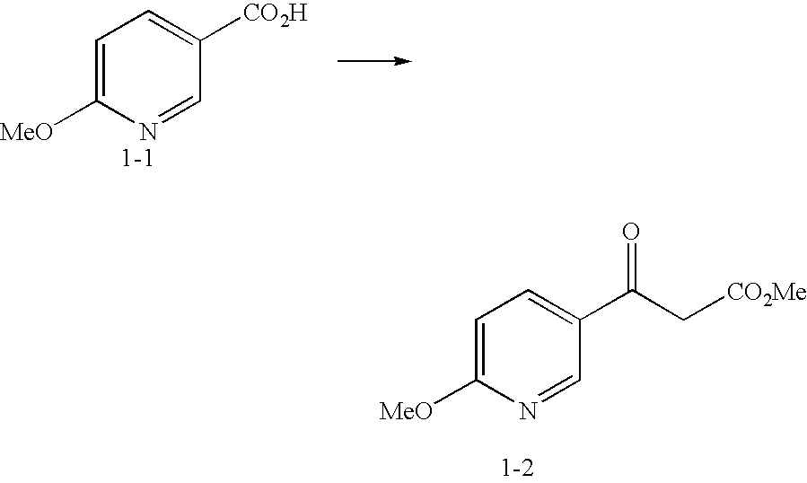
C1=C([MeO])N=CC([CO2H])=C1.C1=C([MeO])N=CC(C(C[CO2Me])=O)=C1
